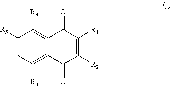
C1([R5])=CC([R4])=C2C(=C1[R3])C(=O)C([R1])=C([R2])C2=O
